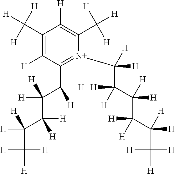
C1(C([H])([H])[H])=C([H])C(C([H])(C([H])([H])C([H])(C([H])(C([H])([H])[H])[H])[H])[H])=[N+](C([H])(C([H])([H])C([H])(C([H])(C(C([H])([H])[H])([H])[H])[H])[H])[H])C(C([H])([H])[H])=C1[H]
